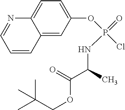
CC(C)(COC(=O)C(NP(=O)(OC1=CC=C2C(=C1)C=CC=N2)Cl)C)C
